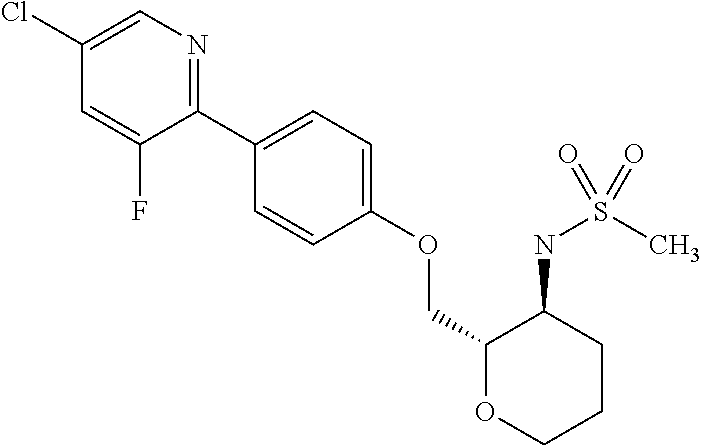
C1(Cl)=CN=C(C2=CC=C(OCC3OCCCC3NS(C)(=O)=O)C=C2)C(F)=C1
